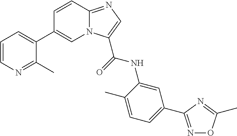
C1=CC2=NC=C(C(NC3=CC(C4=NOC(C)=N4)=CC=C3C)=O)N2C=C1C1=CC=CN=C1C
